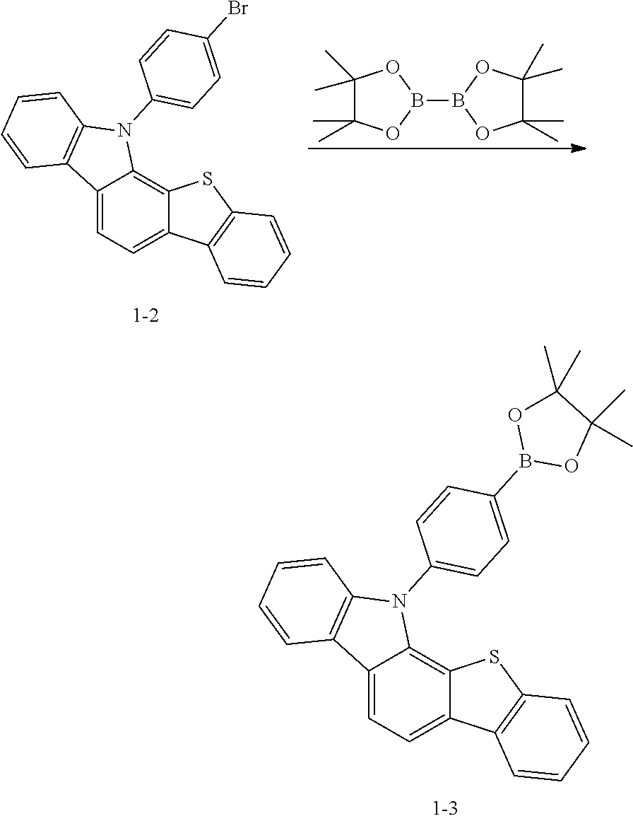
C12=CC=C3C(=C1N(C1=CC=C(B4OC(C)(C)C(C)(C)O4)C=C1)C1=C2C=CC=C1)SC1=C3C=CC=C1.C1(C)(C)C(C)(C)OB(B2OC(C)(C)C(C)(C)O2)O1.C12=CC=C3C(=C1N(C1=CC=C(Br)C=C1)C1=C2C=CC=C1)SC1=C3C=CC=C1
